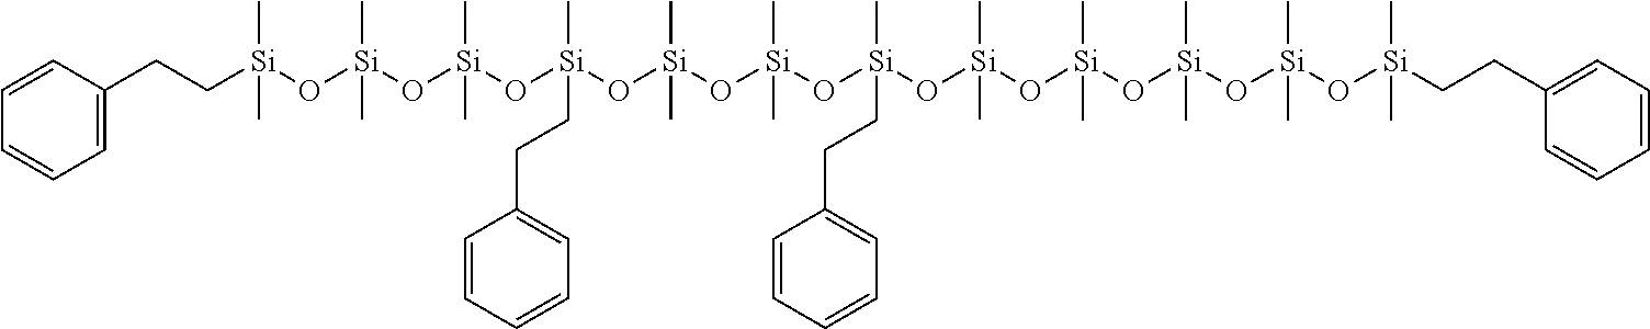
C1(CC[Si](O[Si](O[Si](O[Si](O[Si](O[Si](O[Si](O[Si](O[Si](O[Si](O[Si](O[Si](CCC2=CC=CC=C2)(C)C)(C)C)(C)C)(C)C)(C)C)(C)CCC2=CC=CC=C2)(C)C)(C)C)(C)CCC2=CC=CC=C2)(C)C)(C)C)(C)C)=CC=CC=C1
